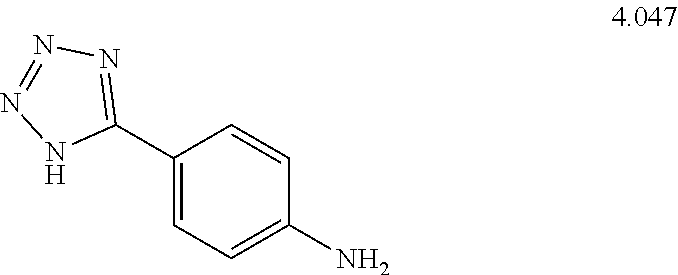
C1(C2=NN=NN2)=CC=C(N)C=C1
